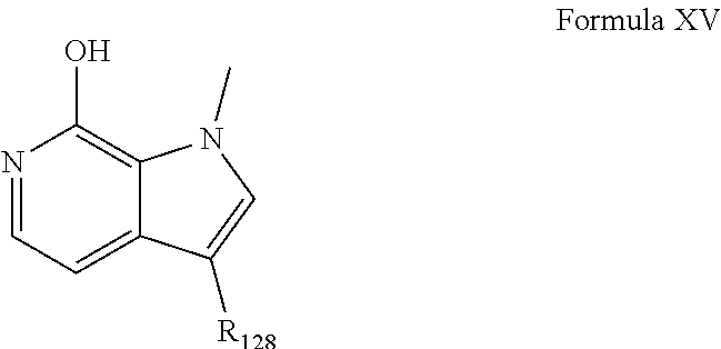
N1=CC=C2C(=C1O)N(C)C=C2[R128]
